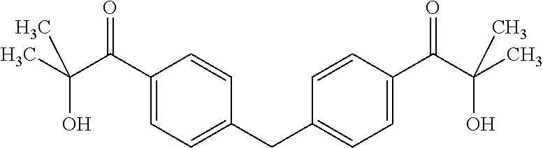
C1(C(C(C)(O)C)=O)=CC=C(CC2=CC=C(C(C(C)(O)C)=O)C=C2)C=C1
